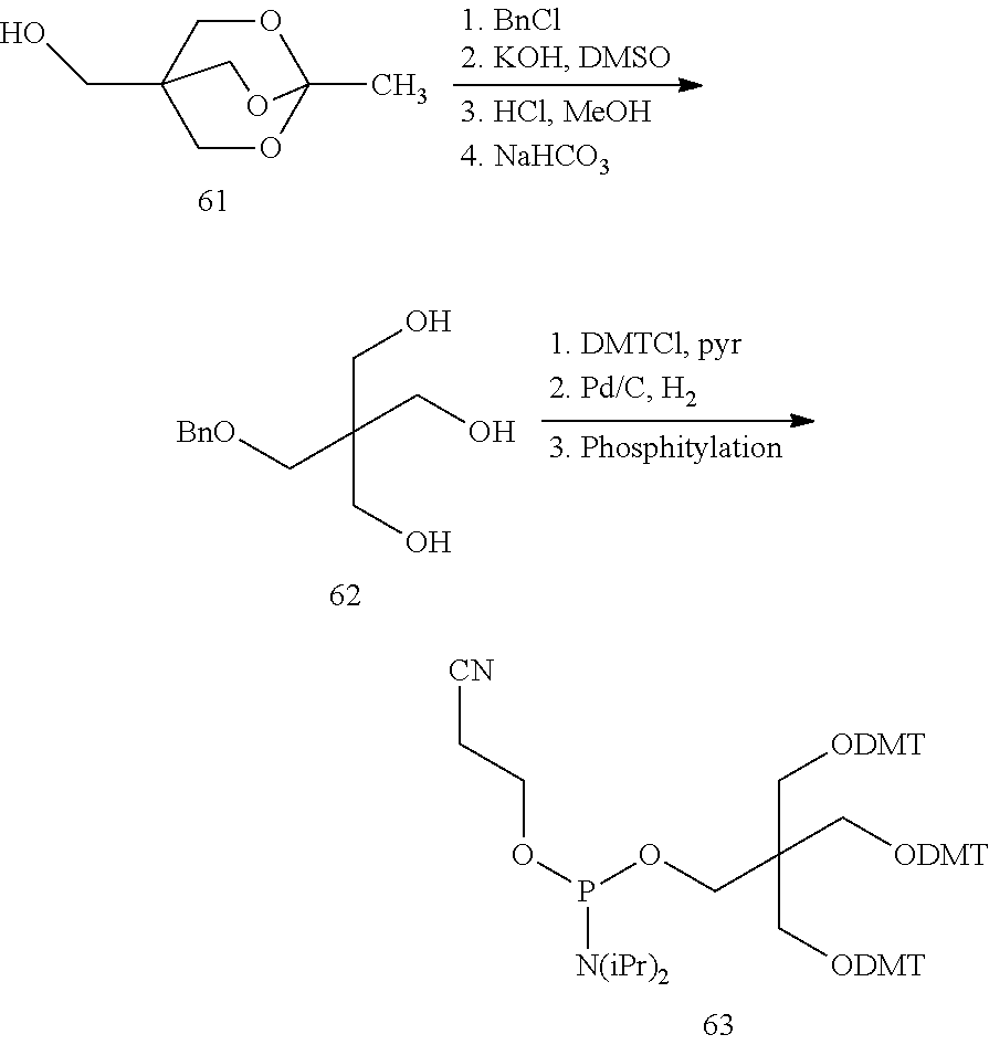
[CN]CCOP([N(iPr)2])OCC(C[ODMT])(C[ODMT])C[ODMT].C1OC2(C)OCC1(CO)CO2.C(C(C[BnO])(CO)CO)O
